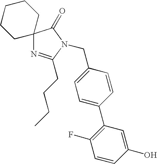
C12(N=C(CCCC)N(CC3=CC=C(C4=C(F)C=CC(O)=C4)C=C3)C1=O)CCCCC2
